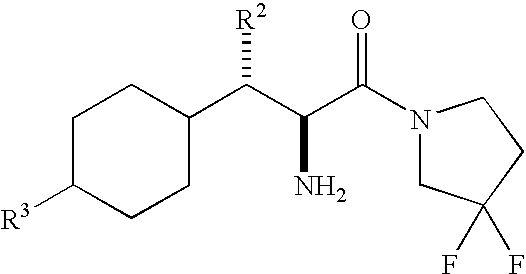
C1C([R3])CCC(C(C(C(N2CC(F)(F)CC2)=O)N)[R2])C1
